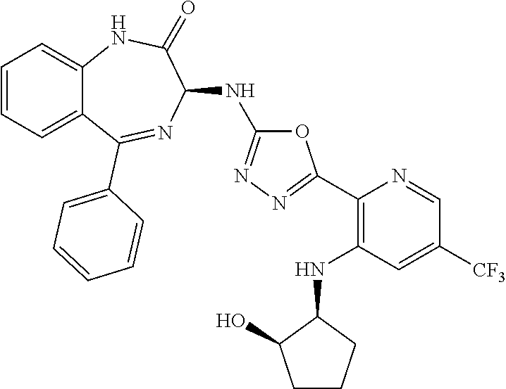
C1(C2=NN=C(NC3C(=O)NC4=CC=CC=C4C(C4=CC=CC=C4)=N3)O2)=C(NC2C(O)CCC2)C=C([CF3])C=N1
